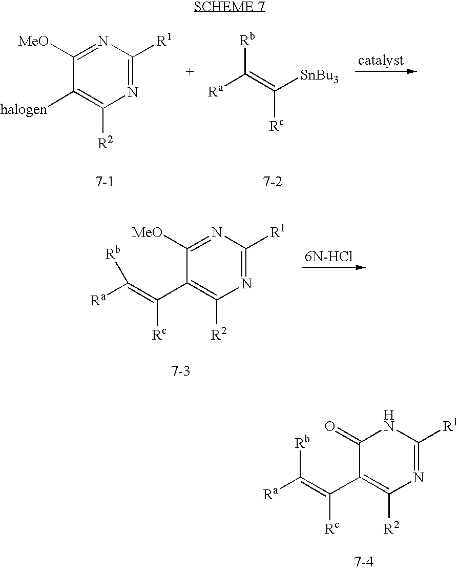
N1=C([R1])N=C([MeO])C([halogen])=C1[R2].[Ra]C(=C([SnBu3])[Rc])[Rb].N1=C([R1])N=C([MeO])C(C(=C([Ra])[Rb])[Rc])=C1[R2].N1=C([R1])NC(=O)C(C(=C([Ra])[Rb])[Rc])=C1[R2]
